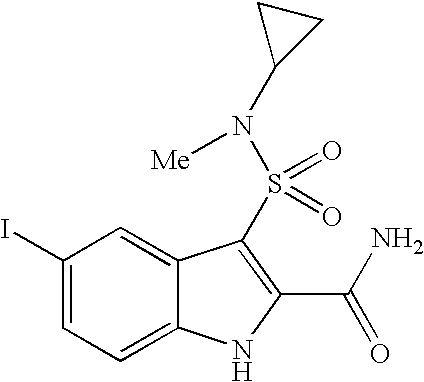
C1(I)=CC=C2C(=C1)C(S(=O)(=O)N([Me])C1CC1)=C(C(N)=O)N2
